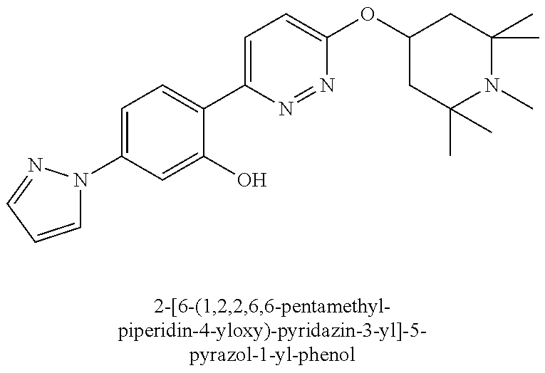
C1(N2C=CC=N2)=CC=C(C2=CC=C(OC3CC(C)(C)N(C)C(C)(C)C3)N=N2)C(O)=C1
